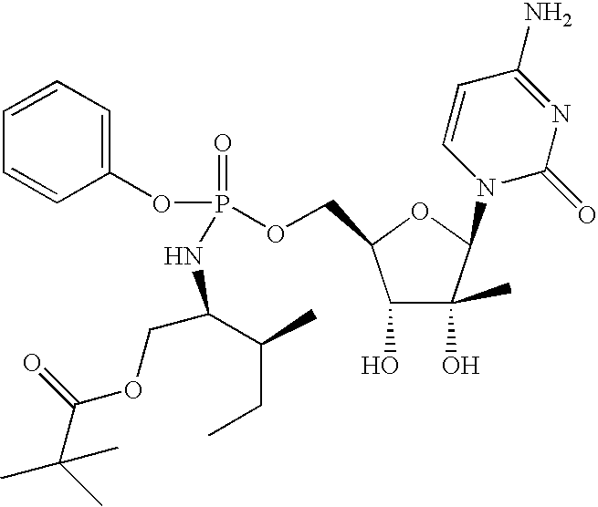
C1=CC=C(OP(=O)(OCC2C(O)C(O)(C)C(N3C(=O)N=C(N)C=C3)O2)NC(COC(=O)C(C)(C)C)C(C)CC)C=C1
